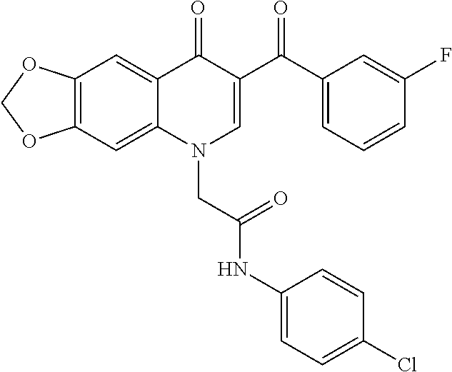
C12=C(C=C3C(=C1)C(=O)C(C(C1=CC=CC(F)=C1)=O)=CN3CC(NC1=CC=C(Cl)C=C1)=O)OCO2
